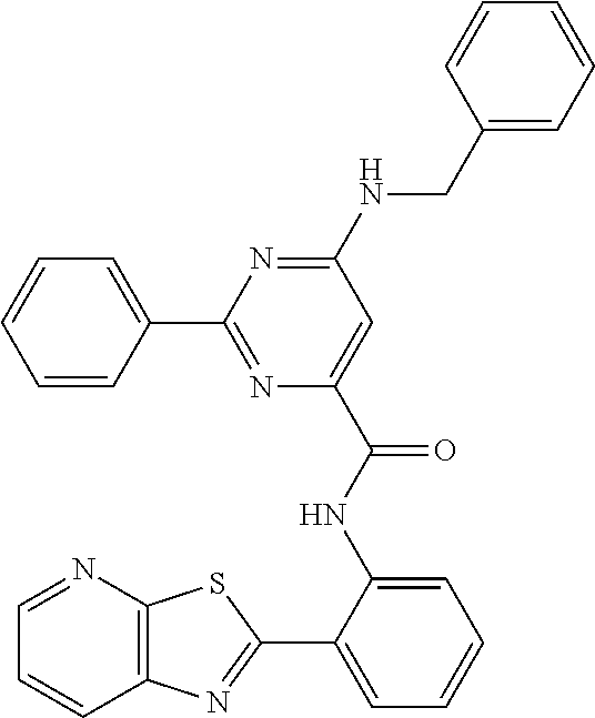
C1(NCC2=CC=CC=C2)=NC(C2=CC=CC=C2)=NC(C(NC2=CC=CC=C2C2=NC3=C(N=CC=C3)S2)=O)=C1
